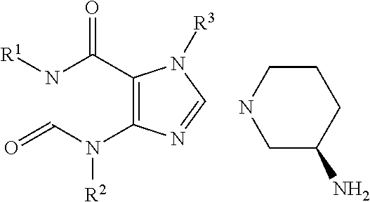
N(C(C1=C(N(C=O)[R2])N=CN1[R3])=O)[R1].C1C(N)CCCN1
